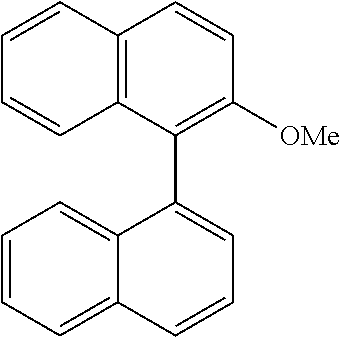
C12=C(C(C3=CC=CC4=CC=CC=C34)=C([OMe])C=C1)C=CC=C2
